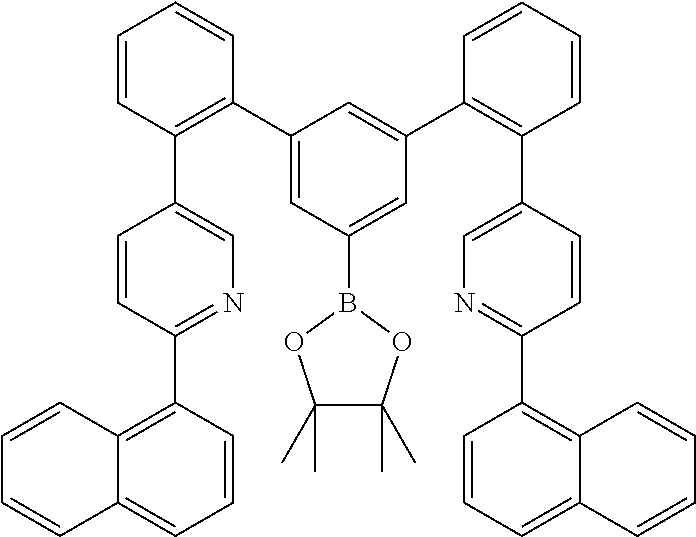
C1=CC(C2=CN=C(C3=C4C(=CC=C3)C=CC=C4)C=C2)=C(C2=CC(B3OC(C)(C)C(C)(C)O3)=CC(C3=C(C4=CN=C(C5=C6C(=CC=C5)C=CC=C6)C=C4)C=CC=C3)=C2)C=C1
